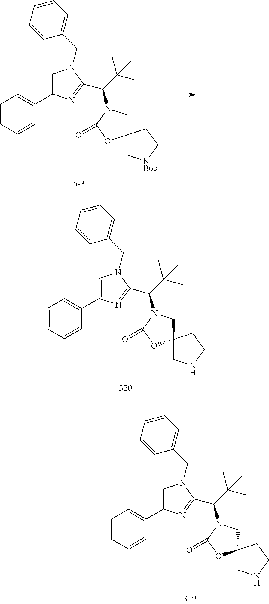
C1=C(C2=CC=CC=C2)N=C(C(C(C)(C)C)N2CC3(OC2=O)C[NBoc]CC3)N1CC1=CC=CC=C1.C1=C(C2=CC=CC=C2)N=C(C(C(C)(C)C)N2CC3(OC2=O)CNCC3)N1CC1=CC=CC=C1.C1=C(C2=CC=CC=C2)N=C(C(C(C)(C)C)N2CC3(OC2=O)CNCC3)N1CC1=CC=CC=C1
